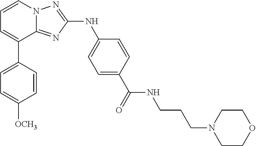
C1=CN2C(=NC(NC3=CC=C(C(=O)NCCCN4CCOCC4)C=C3)=N2)C(C2=CC=C([OCH3])C=C2)=C1
